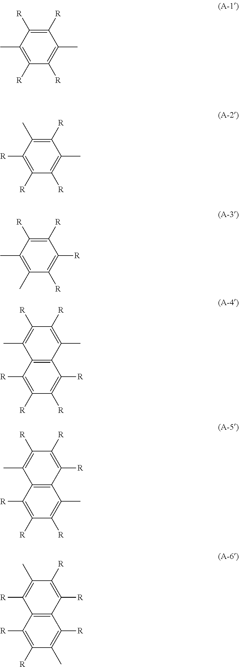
CC1=C([R])C([R])=C(C)C([R])=C1[R].[R]C1=C([R])C([R])=C(C)C([R])=C1C.CC1=C(C)C([R])=C([R])C([R])=C1[R].[R]C1=C([R])C([R])=C(C)C2=C1C(C)=C([R])C([R])=C2[R].[R]C1=C([R])C(C)=C([R])C2=C1C([R])=C(C)C([R])=C2[R].[R]C1=C([R])C([R])=C([R])C2=C1C(C)=C([R])C([R])=C2C
